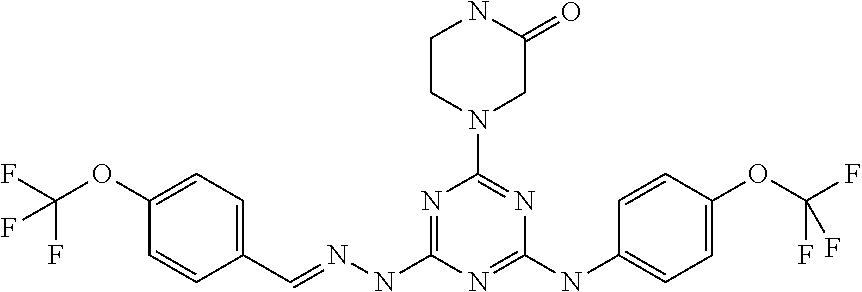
C(F)(F)(OC1=CC=C(C=NNC2=NC(N3CC(=O)NCC3)=NC(NC3=CC=C(OC(F)(F)F)C=C3)=N2)C=C1)F
